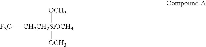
[F3C][CH2CH2SiOCH3]([OCH3])[OCH3]
